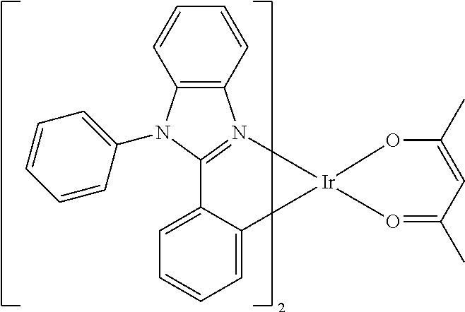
C12=C(C=CC=C1)N1=C(N2C2=CC=CC=C2)C2=CC=CC=C2[Ir]12OC(C)=CC(C)=O2
